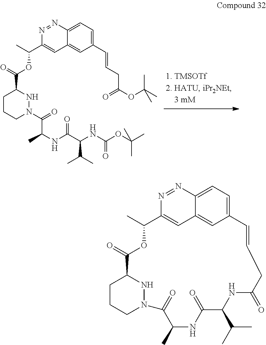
C1(C(OC(=O)C2CCCN(C(=O)C(C)NC(C(NC(=O)OC(C)(C)C)C(C)C)=O)N2)C)=CC2=CC(C=CCC(=O)OC(C)(C)C)=CC=C2N=N1.C1CCN2NC1C(=O)OC(C)C1=CC3=CC(=CC=C3N=N1)C=CCC(=O)NC(C(C)C)C(=O)NC(C)C2=O
